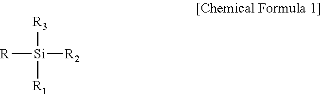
[R3][Si]([R])([R1])[R2]
